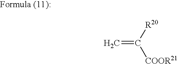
C=C([R20])[COOR21]
